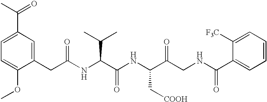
C1=C(OC)C(CC(NC(C(NC(C(CNC(C2=CC=CC=C2[F3C])=O)=O)C[COOH])=O)C(C)C)=O)=CC(C(C)=O)=C1
